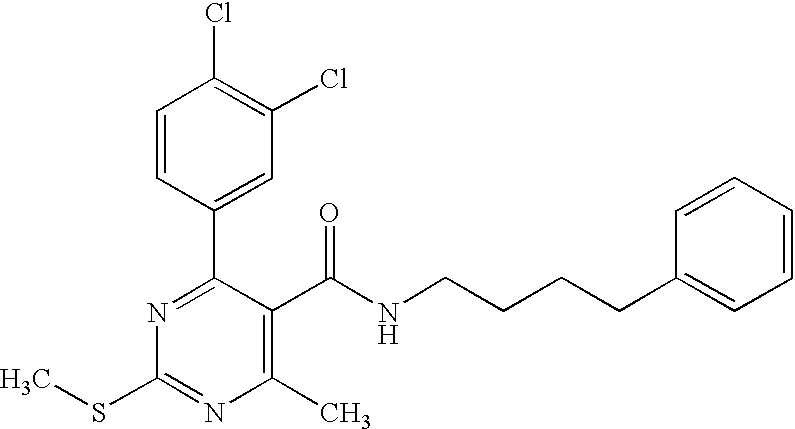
C1=CC(C2=NC(SC)=NC(C)=C2C(NCCCCC2=CC=CC=C2)=O)=CC(Cl)=C1Cl
